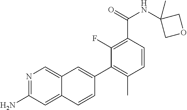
N1=C(N)C=C2C(=C1)C=C(C1=C(C)C=CC(C(=O)NC3(C)COC3)=C1F)C=C2
